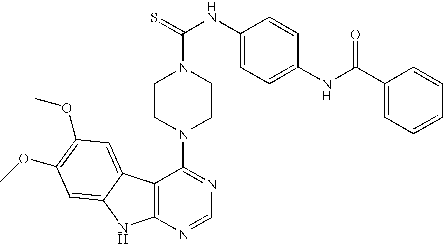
C12=C(N=CN=C1N1CCN(C(NC3=CC=C(NC(C4=CC=CC=C4)=O)C=C3)=S)CC1)NC1=CC(OC)=C(OC)C=C21
